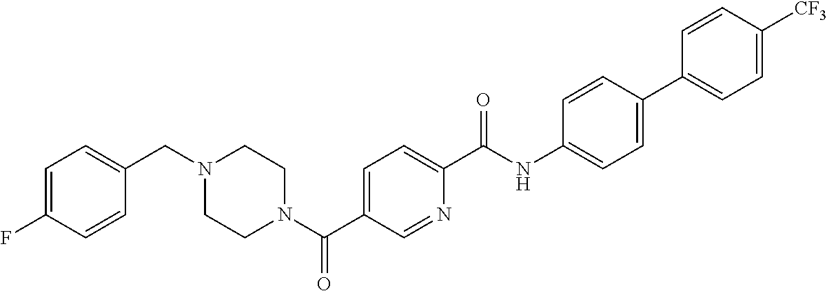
C1(F)=CC=C(CN2CCN(C(C3=CC=C(C(NC4=CC=C(C5=CC=C([CF3])C=C5)C=C4)=O)N=C3)=O)CC2)C=C1
